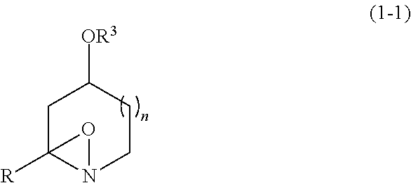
C1C2([R])N(CCC1[OR3])O2
